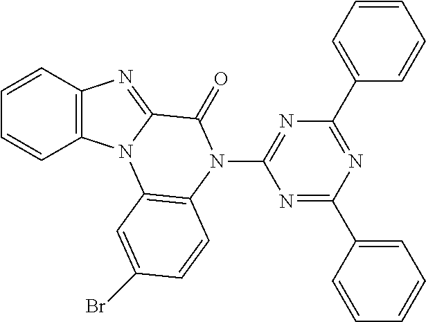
C1=CC2=C(C=C1)N1C(=N2)C(=O)N(C2=NC(C3=CC=CC=C3)=NC(C3=CC=CC=C3)=N2)C2=C1C=C(Br)C=C2
